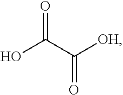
O=C(C([OH])=O)O
